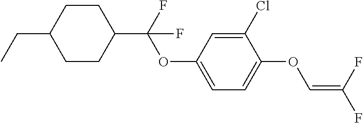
C1CC(C(OC2=CC=C(OC=C(F)F)C(Cl)=C2)(F)F)CCC1CC
